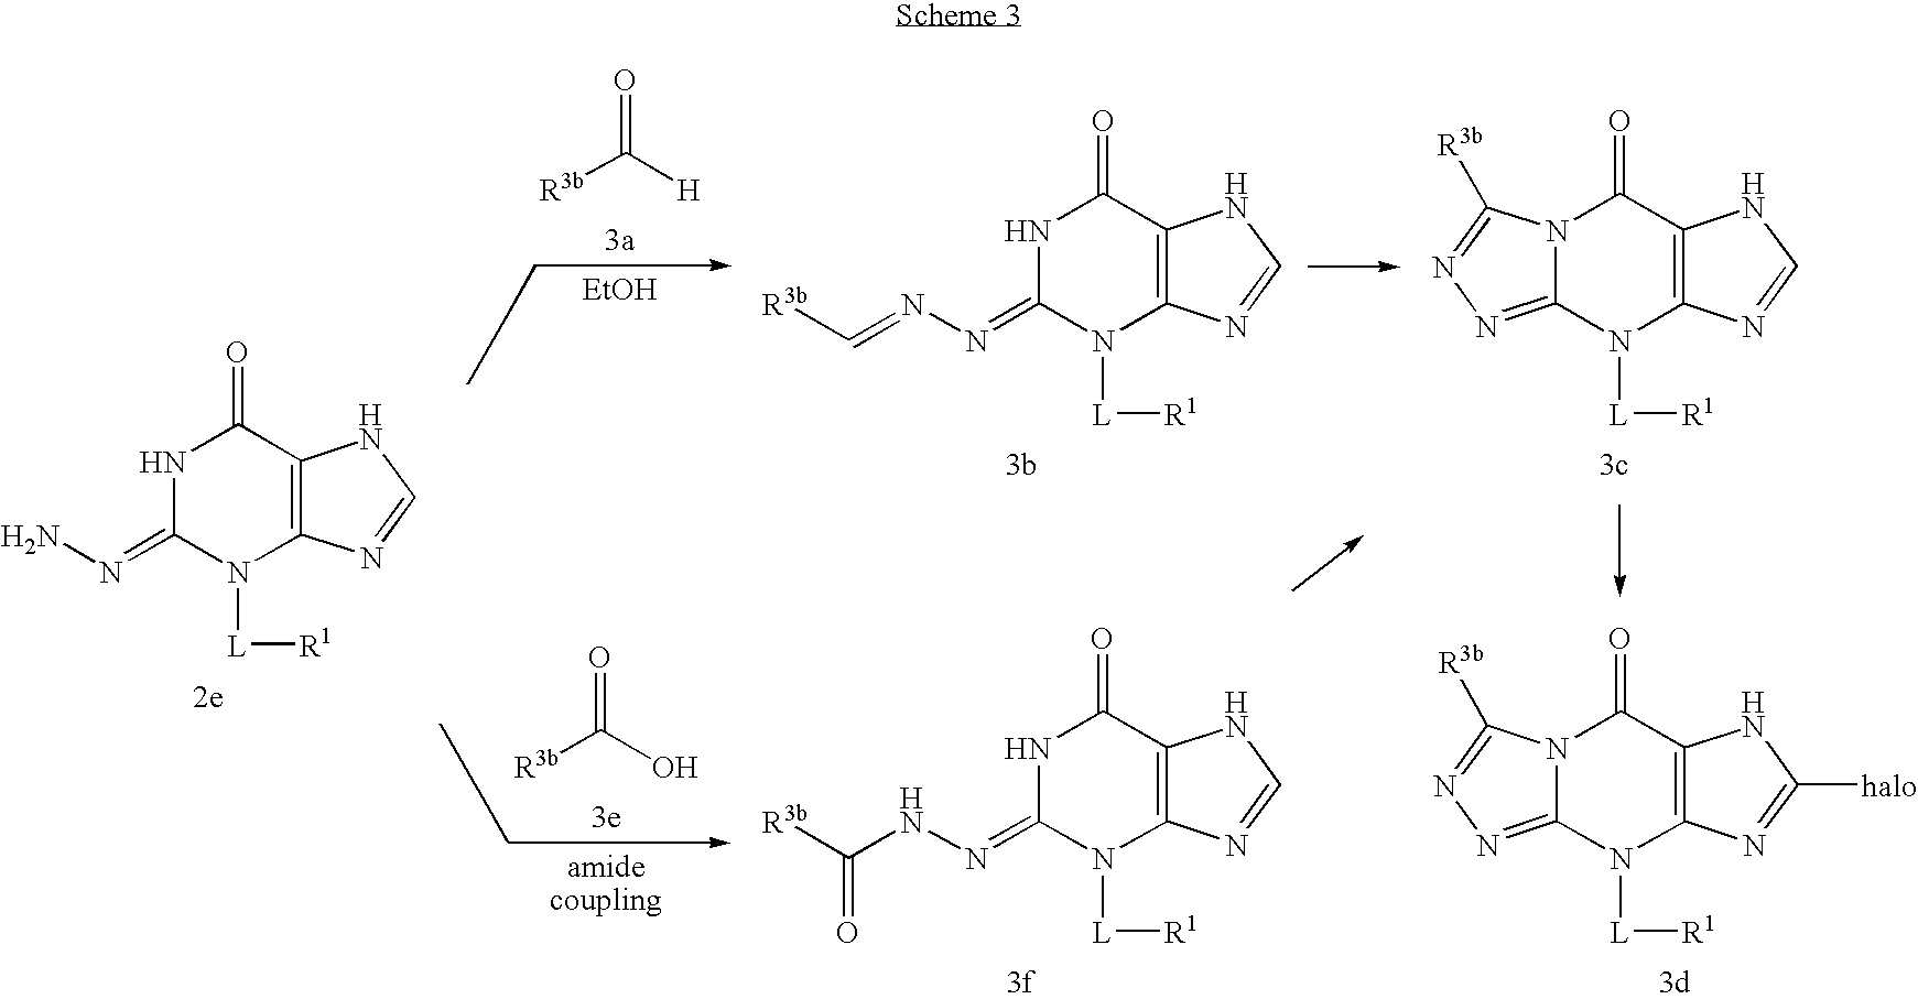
N1C(=NN)N([L][R1])C2=C(C1=O)NC=N2.N12C(=NN=C1[R3b])N([L][R1])C1=C(C2=O)NC=N1.N1C(=NN=C[R3b])N([L][R1])C2=C(C1=O)NC=N2.N1C(=NNC([R3b])=O)N([L][R1])C2=C(C1=O)NC=N2.[R3b]C([H])=O.[EtOH].[R3b]C(O)=O.[amidecoupling].N12C(=NN=C1[R3b])N([L][R1])C1=C(C2=O)NC([halo])=N1
